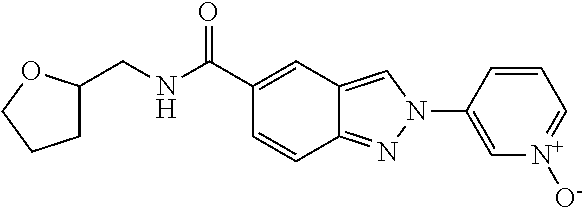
C1=CC2=NN(C3=C[N+]([O-])=CC=C3)C=C2C=C1C(NCC1CCCO1)=O
